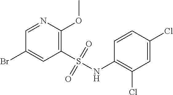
C1(S(NC2=C(Cl)C=C(Cl)C=C2)(=O)=O)=C(OC)N=CC(Br)=C1
